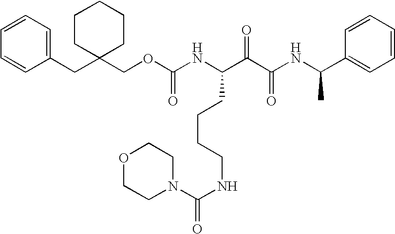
C(OC(NC(C(C(NC(C1=CC=CC=C1)C)=O)=O)CCCCNC(=O)N1CCOCC1)=O)C1(CC2=CC=CC=C2)CCCCC1
